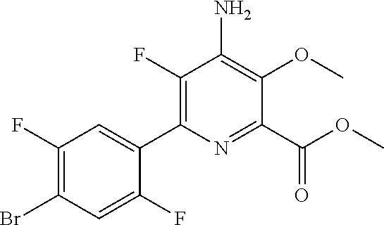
C1(F)=C(C2=CC(F)=C(Br)C=C2F)N=C(C(OC)=O)C(OC)=C1N
